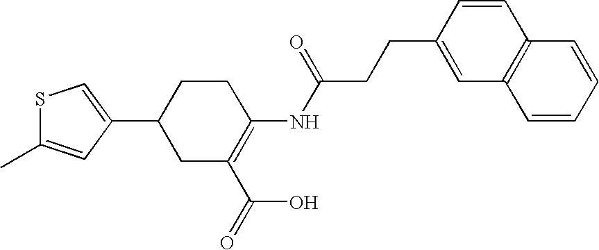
C1(C2CC(C(=O)O)=C(NC(CCC3=CC4=C(C=C3)C=CC=C4)=O)CC2)=CSC(C)=C1
